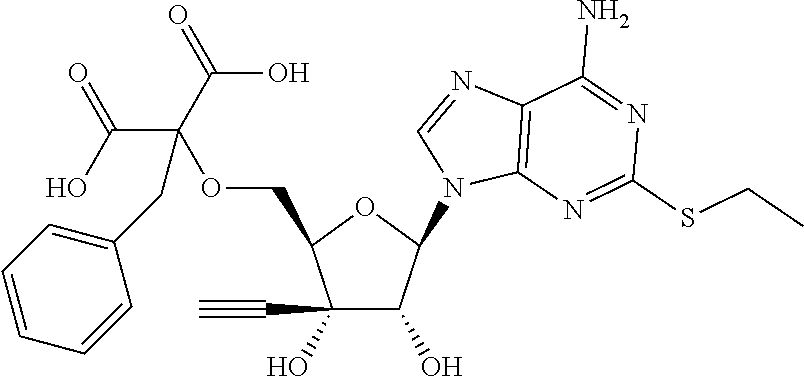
C(C(OCC1C(O)(C#C)C(O)C(N2C3=C(N=C2)C(N)=NC(SCC)=N3)O1)(C(O)=O)C(O)=O)C1=CC=CC=C1
